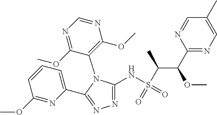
N1=C(NS(C(C(C2=NC=C(C)C=N2)OC)C)(=O)=O)N(C2=C(OC)N=CN=C2OC)C(C2=CC=CC(OC)=N2)=N1
